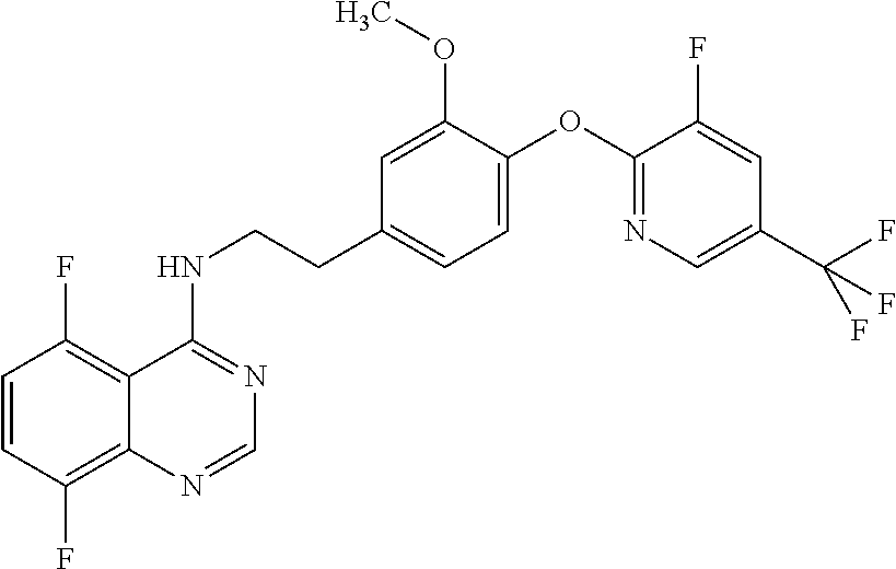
C1=CC(F)=C2C(=C1F)C(NCCC1=CC=C(OC3=NC=C(C(F)(F)F)C=C3F)C(OC)=C1)=NC=N2
